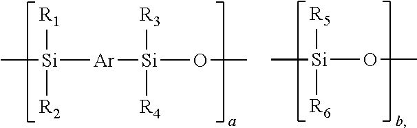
C[Si]([Ar][Si](OC)([R3])[R4])([R1])[R2].[Si](OC)([R5])([R6])C
